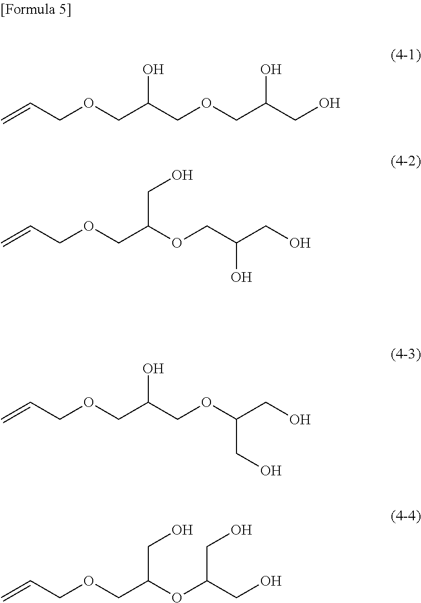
C=CCOCC(COCC(CO)O)O.C=CCOCC(CO)OCC(CO)O.C=CCOCC(COC(CO)CO)O.C=CCOCC(OC(CO)CO)CO
